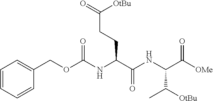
C1=CC=CC(COC(NC(C(NC(C([OMe])=O)C([OtBu])C)=O)CCC(=O)[OtBu])=O)=C1
